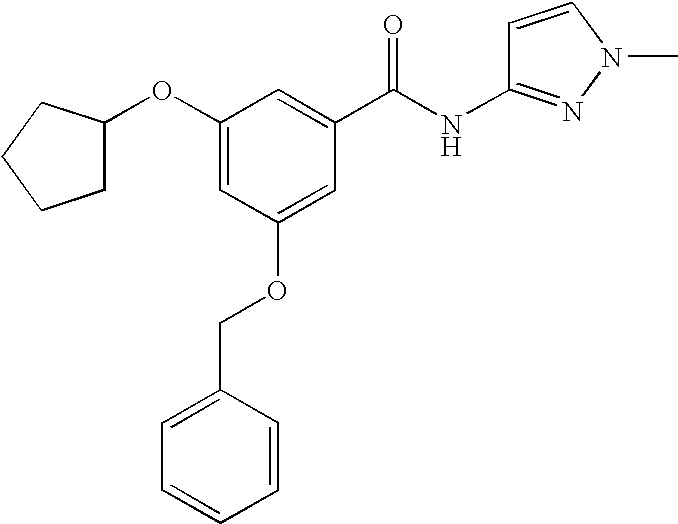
C1(OC2=CC(OCC3=CC=CC=C3)=CC(C(=O)NC3=NN(C)C=C3)=C2)CCCC1
